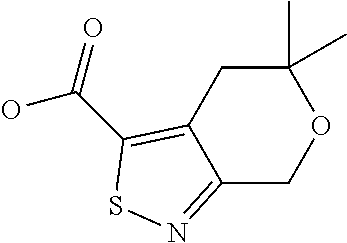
C12=NSC(C(=O)O)=C1CC(C)(C)OC2
